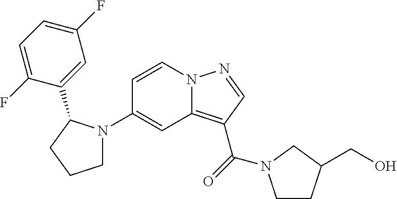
C1(N2CCCC2C2=CC(F)=CC=C2F)=CC2=C(C(=O)N3CCC(CO)C3)C=NN2C=C1
